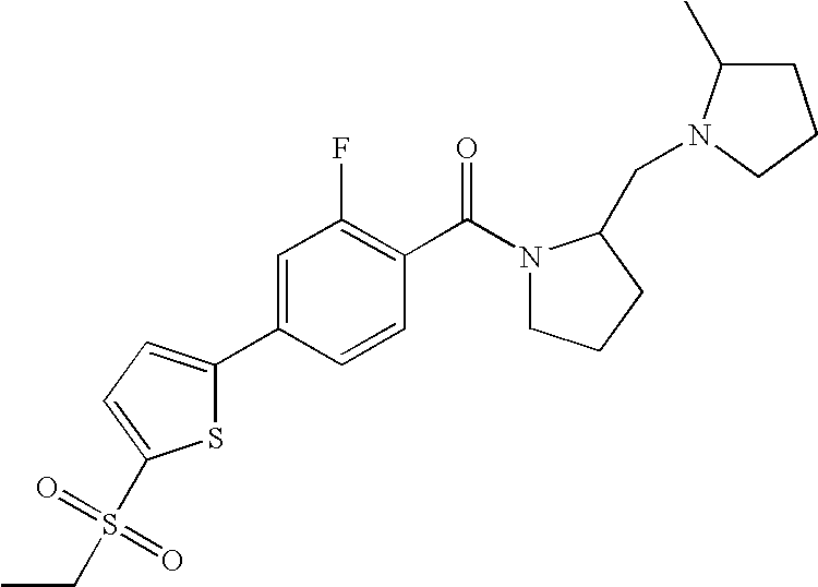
S1C(C2=CC(F)=C(C(N3CCCC3CN3C(C)CCC3)=O)C=C2)=CC=C1S(=O)(CC)=O
